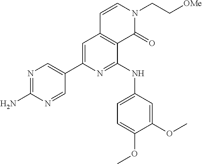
C1(C2=CC3=C(C(NC4=CC=C(OC)C(OC)=C4)=N2)C(=O)N(CC[OMe])C=C3)=CN=C(N)N=C1
